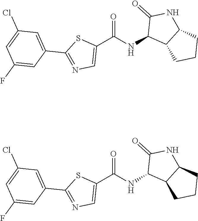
C1(C(NC2C3C(NC2=O)CCC3)=O)=CN=C(C2=CC(Cl)=CC(F)=C2)S1.C1(C(NC2C3C(NC2=O)CCC3)=O)=CN=C(C2=CC(Cl)=CC(F)=C2)S1
